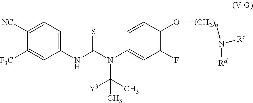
C1([NC])=CC=C(NC(N(C2=CC(F)=C(O[(CH2)n]N([Rc])[Rd])C=C2)C(C)([Y3])C)=S)C=C1[F3C]
